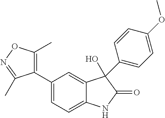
C1=C(C2=C(C)ON=C2C)C=C2C(=C1)NC(=O)C2(O)C1=CC=C(OC)C=C1
